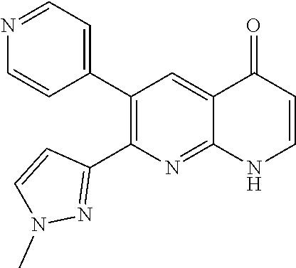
N1=CC=C(C2=C(C3=NN(C)C=C3)N=C3C(=C2)C(=O)C=CN3)C=C1
